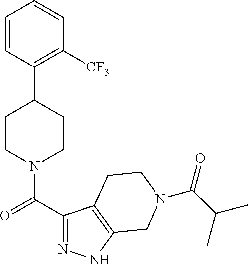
C1CN(C(C2=NNC3=C2CCN(C(=O)C(C)C)C3)=O)CCC1C1=C([CF3])C=CC=C1
